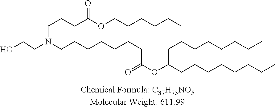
OCCN(CCCCCCCC(OC(CCCCCCCC)CCCCCCCC)=O)CCCC(OCCCCCC)=O
